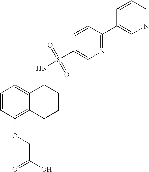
C1(NS(=O)(=O)C2=CN=C(C3=CN=CC=C3)C=C2)C2=CC=CC(OCC(=O)O)=C2CCC1
